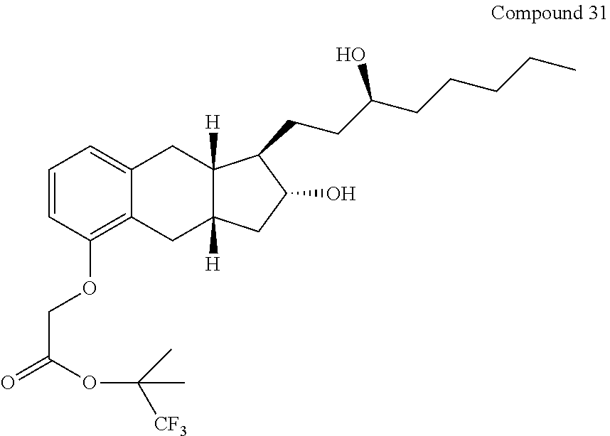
C1=CC(OCC(=O)OC(C)(C)[CF3])=C2C(=C1)CC1([H])C([H])(C2)CC(O)C1CCC(CCCCC)O
